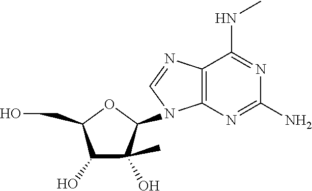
C12=C(N=C(N)N=C1NC)N(C1OC(CO)C(O)C1(C)O)C=N2
